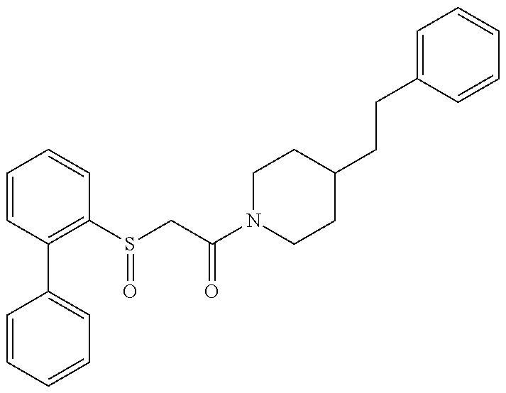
C1=CC=CC=C1C1=C(S(CC(N2CCC(CCC3=CC=CC=C3)CC2)=O)=O)C=CC=C1
